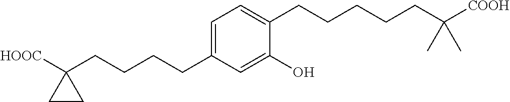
C1=C(CCCCC2([HOOC])CC2)C=C(O)C(CCCCCC([COOH])(C)C)=C1
